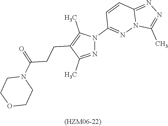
N1(C(=O)CCC2=C(C)N(C3=NN4C(=NN=C4C)C=C3)N=C2C)CCOCC1
